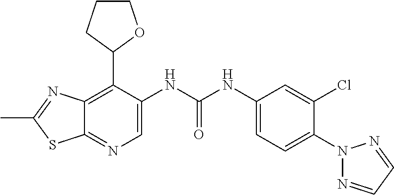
C12=C(C3OCCC3)C(NC(NC3=CC=C(N4N=CC=N4)C(Cl)=C3)=O)=CN=C1SC(C)=N2
